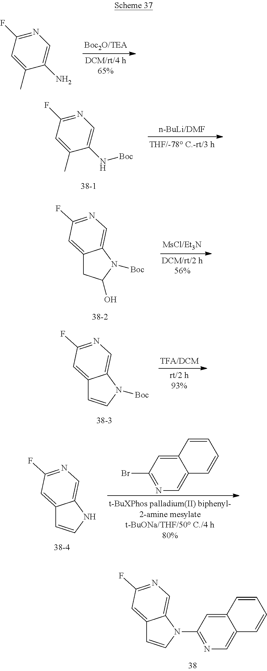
N1=C(F)C=C(C)C(N)=C1.N1=C(F)C=C(C)C(N[Boc])=C1.C12=CC(F)=NC=C1N([Boc])C(O)C2.C12=CC(F)=NC=C1N([Boc])C=C2.C12=CC(F)=NC=C1NC=C2.C12=CC(Br)=NC=C1C=CC=C2.C12=CC(F)=NC=C1N(C1=NC=C3C(=C1)C=CC=C3)C=C2
